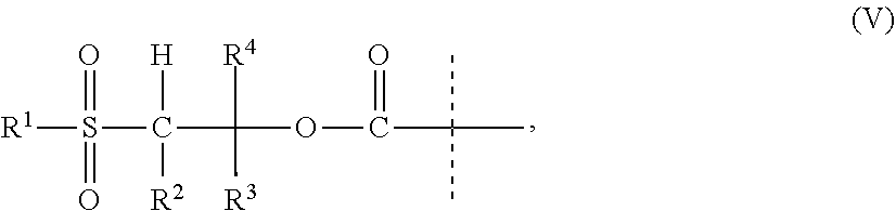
C(=O)(C(C)(C)C)OC(C([R2])(S(=O)(=O)[R1])[H])([R3])[R4]
